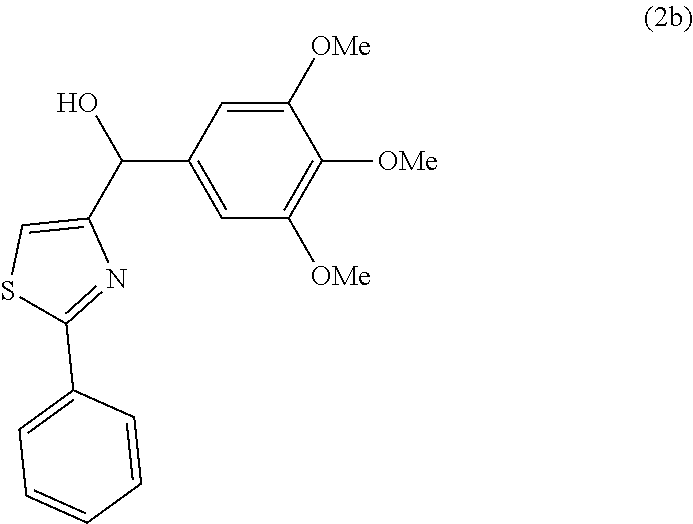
C1=C([OMe])C([OMe])=C([OMe])C=C1C(C1=CSC(C2=CC=CC=C2)=N1)O
